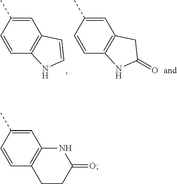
CC1=CC2=C(C=C1)CCC(=O)N2.CC1=CC2=C(C=C1)NC=C2.CC1=CC2=C(C=C1)NC(=O)C2
